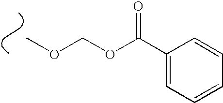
COCOC(C1=CC=CC=C1)=O
